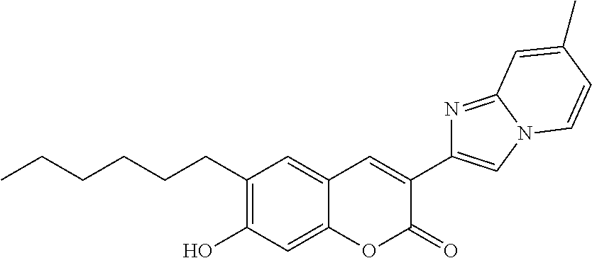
C1(CCCCCC)=C(O)C=C2C(=C1)C=C(C1=CN3C(=N1)C=C(C)C=C3)C(=O)O2
